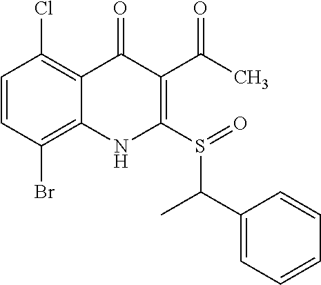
C1=CC(Br)=C2C(=C1Cl)C(=O)C(C(C)=O)=C(S(=O)C(C1=CC=CC=C1)C)N2
